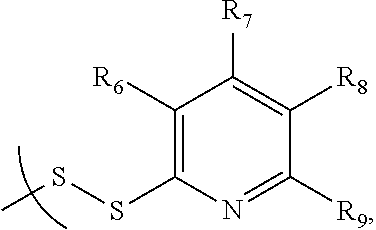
C1([R6])=C(SSC)N=C([R9])C([R8])=C1[R7]
